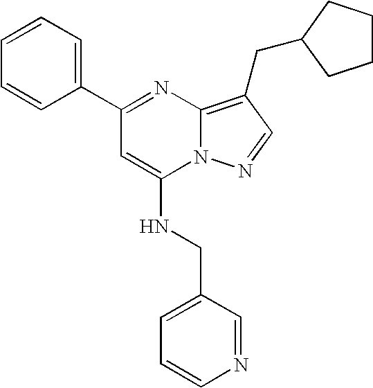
C1=CC=C(C2=NC3=C(CC4CCCC4)C=NN3C(NCC3=CC=CN=C3)=C2)C=C1
